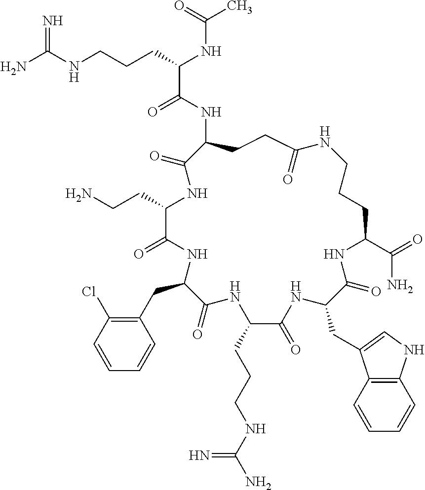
NC(NCCCC(NC(C)=O)C(=O)NC1CCC(=O)NCCCC(C(=O)N)NC(=O)C(CC2=CNC3=C2C=CC=C3)NC(=O)C(CCCNC(N)=N)NC(=O)C(CC2=C(Cl)C=CC=C2)NC(=O)C(CCN)NC1=O)=N
